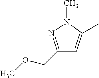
C1(COC)=NN(C)C(C)=C1
